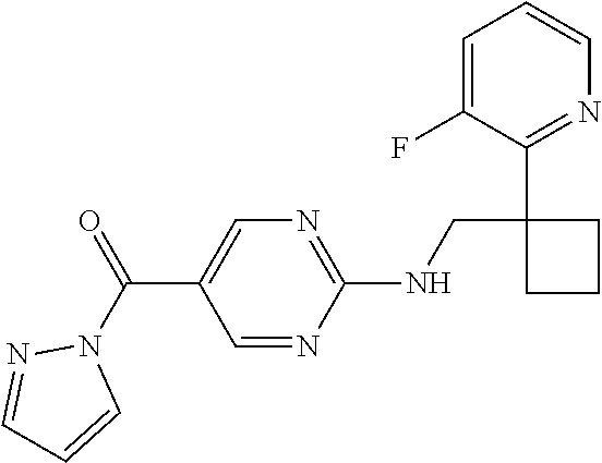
C(C1=CN=C(NCC2(C3=NC=CC=C3F)CCC2)N=C1)(N1N=CC=C1)=O
